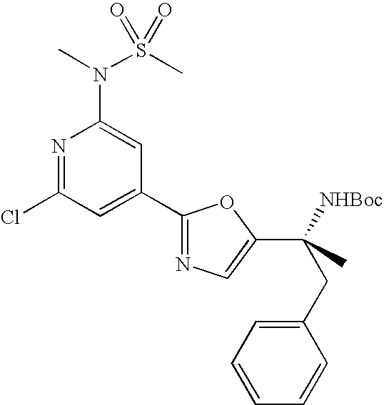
N1=C(Cl)C=C(C2=NC=C(C(CC3=CC=CC=C3)([NHBoc])C)O2)C=C1N(C)S(C)(=O)=O
